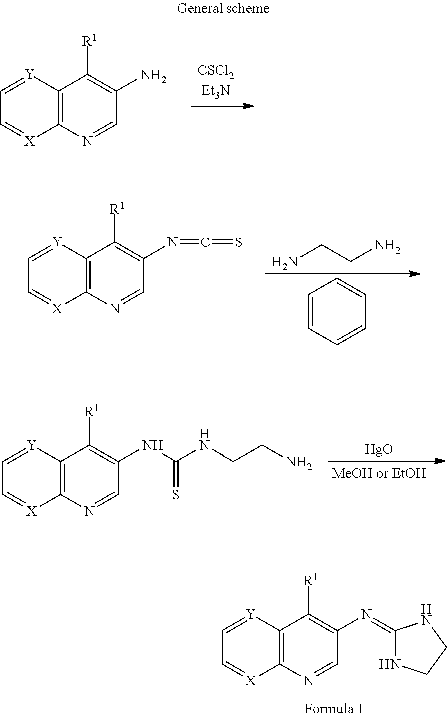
C12=C(N=CC(N)=C1[R1])[X]=CC=[Y]2.NCCN.C1=CC=CC=C1.C12=C(N=CC(N=C=S)=C1[R1])[X]=CC=[Y]2.[HgO].C12=C(N=CC(NC(NCCN)=S)=C1[R1])[X]=CC=[Y]2.C12=C(N=CC(N=C3NCCN3)=C1[R1])[X]=CC=[Y]2
